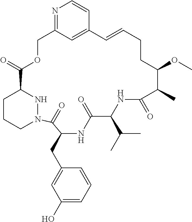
C12=NC=CC(=C1)C=CCCC(OC)C(C)C(=O)NC(C(C)C)C(=O)NC(CC1=CC(O)=CC=C1)C(=O)N1CCCC(C(=O)OC2)N1
